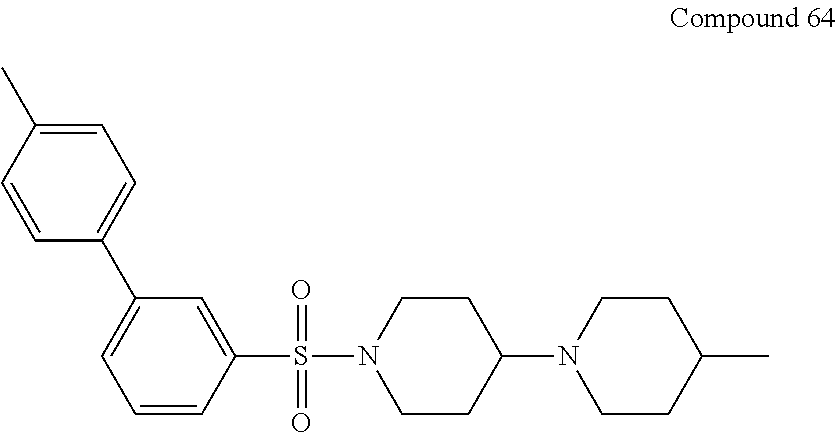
C1=C(C2=CC=C(C)C=C2)C=C(S(=O)(N2CCC(N3CCC(C)CC3)CC2)=O)C=C1
